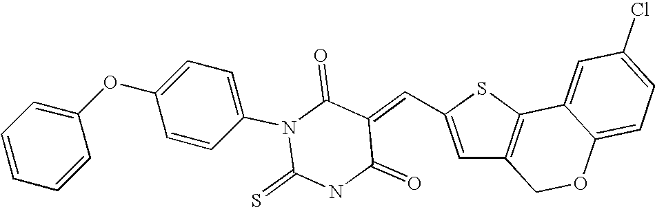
S1C(C=C2C(=O)N(C3=CC=C(OC4=CC=CC=C4)C=C3)C(=S)NC2=O)=CC2=C1C1=CC(Cl)=CC=C1OC2
